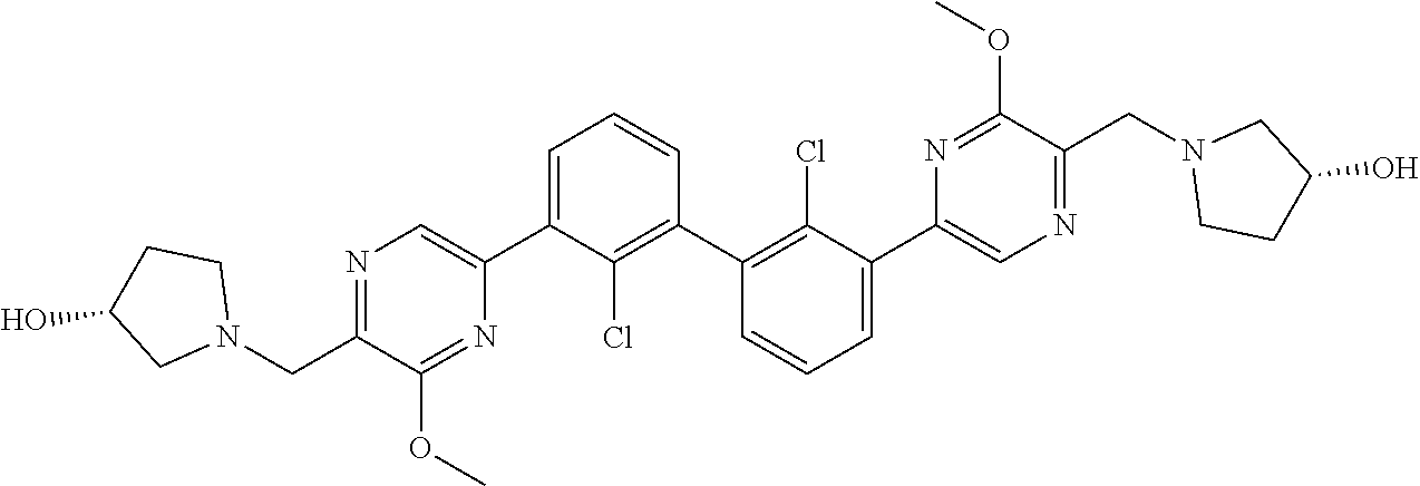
N1=C(CN2CCC(O)C2)C(OC)=NC(C2=CC=CC(C3=C(Cl)C(C4=CN=C(CN5CCC(O)C5)C(OC)=N4)=CC=C3)=C2Cl)=C1
